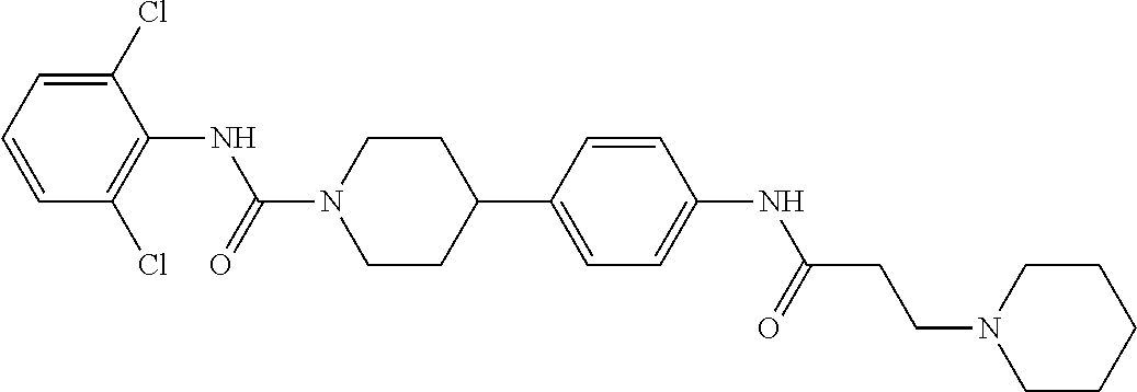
C1(Cl)=CC=CC(Cl)=C1NC(N1CCC(C2=CC=C(NC(CCN3CCCCC3)=O)C=C2)CC1)=O
